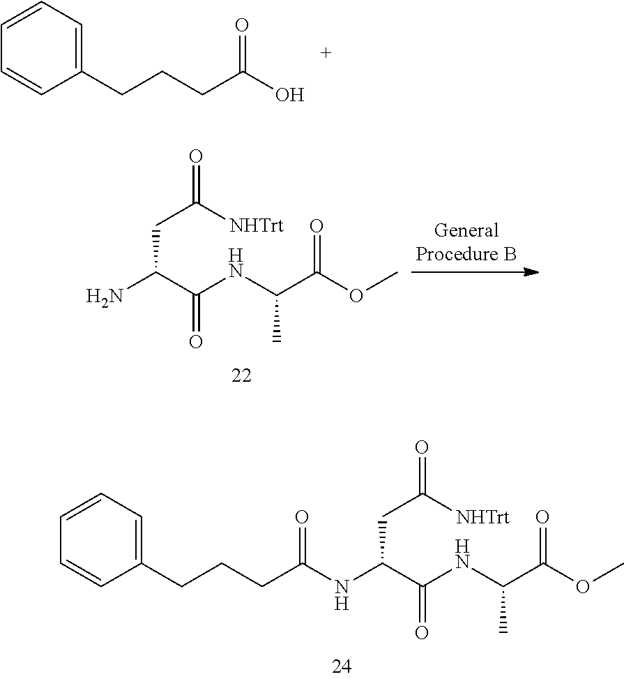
C1(CCCC(O)=O)=CC=CC=C1.NC(C(NC(C)C(=O)OC)=O)CC(=O)[NHTrt].N(C(C(NC(C)C(=O)OC)=O)CC(=O)[NHTrt])C(CCCC1=CC=CC=C1)=O
